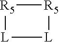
[R5]1[R5][L][L]1
